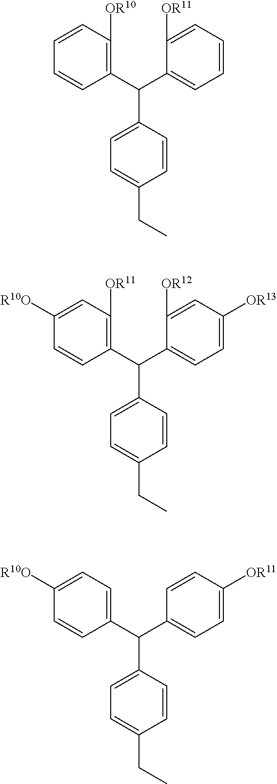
C1(C(C2=CC=C([OR13])C=C2[OR12])C2=CC=C(CC)C=C2)=C([OR11])C=C([R10O])C=C1.C1(C(C2=CC=CC=C2[OR11])C2=CC=C(CC)C=C2)=C([OR10])C=CC=C1.C1(C(C2=CC=C([OR11])C=C2)C2=CC=C(CC)C=C2)=CC=C([R10O])C=C1
